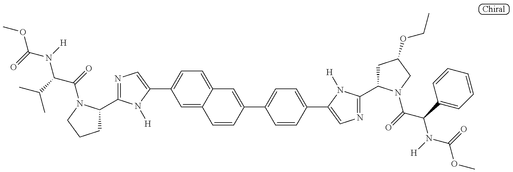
O(C(=O)N([H])C(C(C)C)C(=O)N1C(C2=NC=C(C3=CC=C4C(=C3)C=CC(C3=CC=C(C5=CN=C(C6CC(OCC)CN6C(=O)C(C6=CC=CC=C6)N([H])C(OC)=O)N5[H])C=C3)=C4)N2[H])CCC1)C
